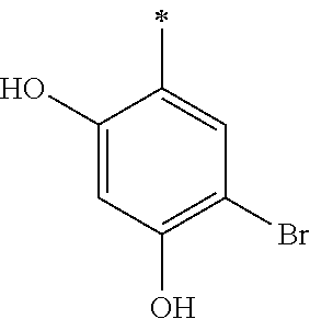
C1(O)=CC(O)=C(Br)C=C1C
